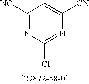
C1([NC])=NC(Cl)=NC([CN])=C1
